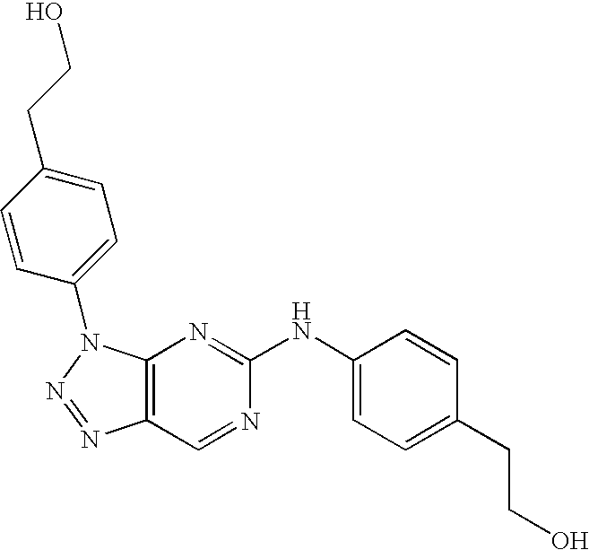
C12=C(N(C3=CC=C(CCO)C=C3)N=N1)N=C(NC1=CC=C(CCO)C=C1)N=C2
